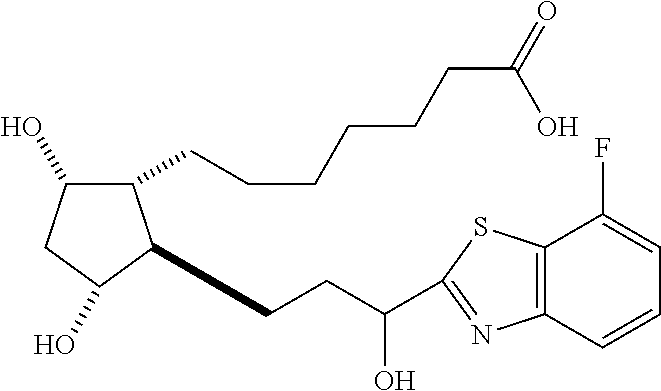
C1(CCCCCCC(=O)O)C(O)CC(O)C1CCC(O)C1=NC2=C(S1)C(F)=CC=C2
